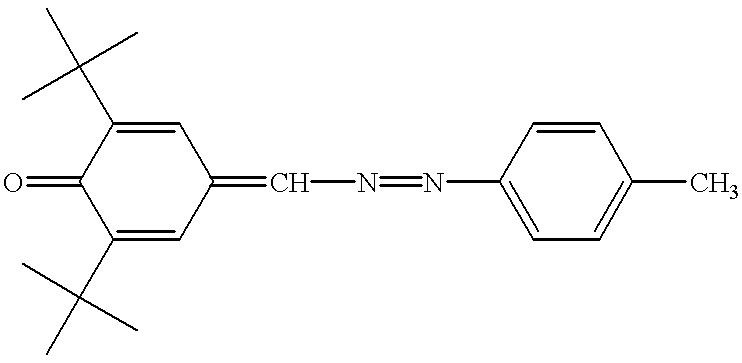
C1(C(C)(C)C)=CC(=CN=NC2=CC=C(C)C=C2)C=C(C(C)(C)C)C1=O
